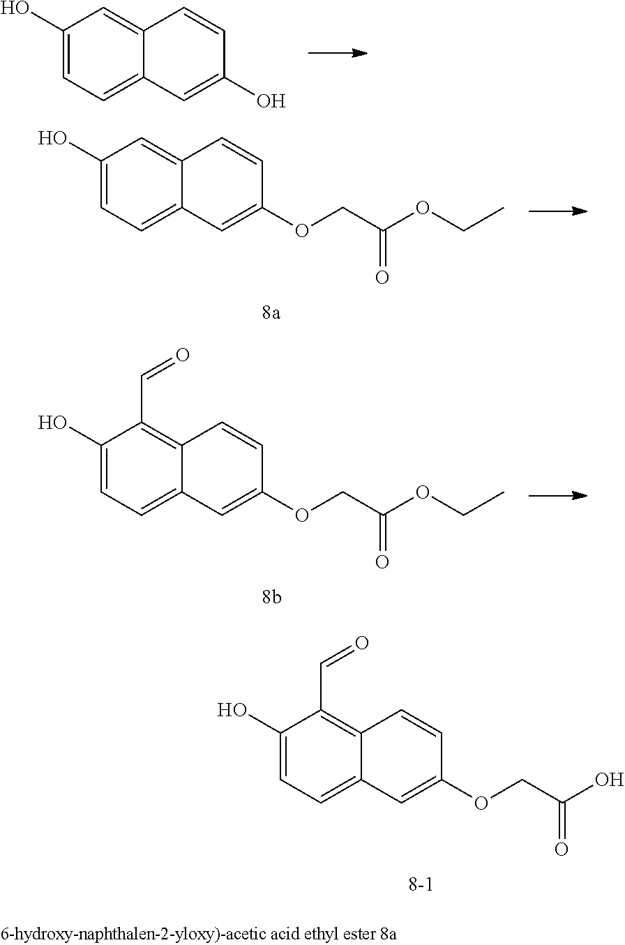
C1(O)=CC=C2C(=C1C=O)C=CC(OCC(=O)O)=C2.C1(O)=CC=C2C(=C1)C=CC(O)=C2.C1(O)=CC=C2C(=C1)C=CC(OCC(=O)OCC)=C2.C1(O)=CC=C2C(=C1C=O)C=CC(OCC(=O)OCC)=C2
